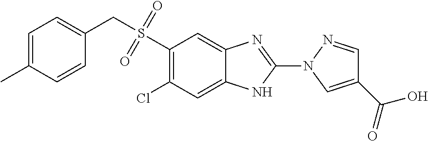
S(=O)(=O)(CC1=CC=C(C)C=C1)C1=C(Cl)C=C2C(=C1)N=C(N1N=CC(C(=O)O)=C1)N2
